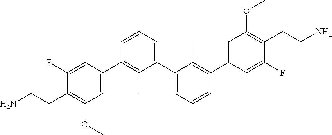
C1(C2=CC(OC)=C(CCN)C(F)=C2)=C(C)C(C2=CC=CC(C3=CC(OC)=C(CCN)C(F)=C3)=C2C)=CC=C1
